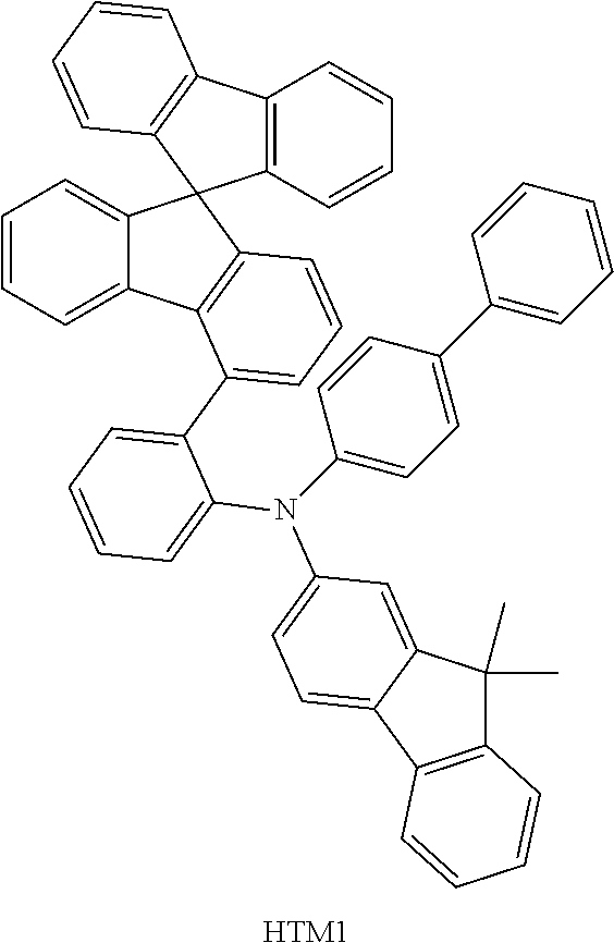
C12=C(C=CC=C1)C1(C3=C2C=CC=C3)C2=CC=CC=C2C2=C1C=CC=C2C1=CC=CC=C1N(C1=CC=C(C2=CC=CC=C2)C=C1)C1=CC=C2C(=C1)C(C)(C)C1=C2C=CC=C1.[HTM1]
